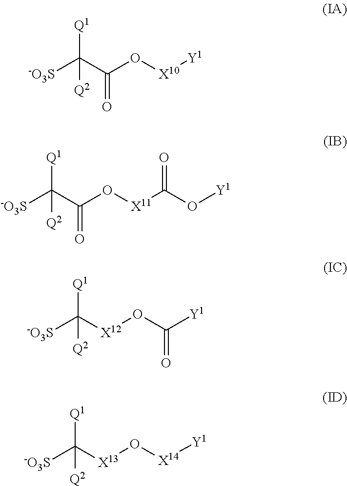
[-O3S]C(C(O[X10][Y1])=O)([Q1])[Q2].[-O3S]C(C(O[X11]C(O[Y1])=O)=O)([Q1])[Q2].[-O3S]C([X12]OC([Y1])=O)([Q1])[Q2].[-O3S]C([X13]O[X14][Y1])([Q1])[Q2]
